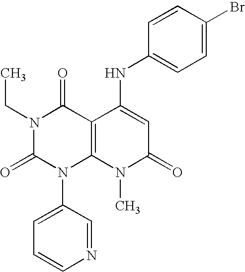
N1(CC)C(=O)N(C2=CC=CN=C2)C2=C(C1=O)C(NC1=CC=C(Br)C=C1)=CC(=O)N2C
